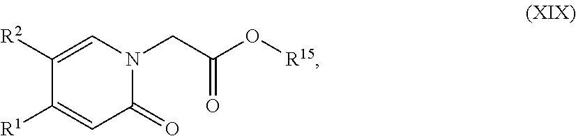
C(N1C=C([R2])C([R1])=CC1=O)C(O[R15])=O
